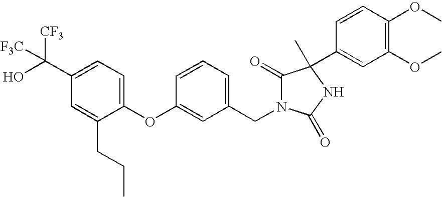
C1(OC2=CC(CN3C(=O)C(C)(C4=CC(OC)=C(OC)C=C4)NC3=O)=CC=C2)=CC=C(C(O)([CF3])[F3C])C=C1CCC
